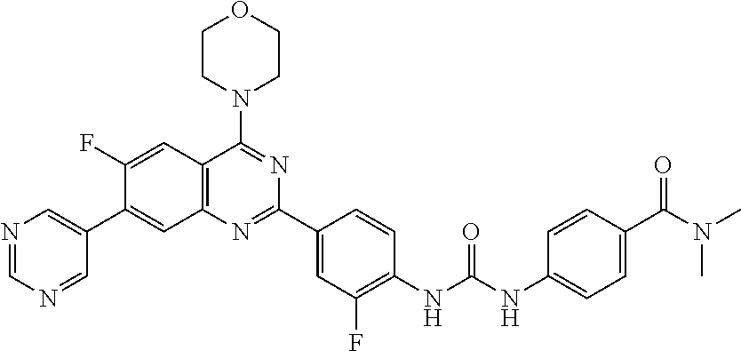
C1(F)=CC2=C(C=C1C1=CN=CN=C1)N=C(C1=CC(F)=C(NC(NC3=CC=C(C(N(C)C)=O)C=C3)=O)C=C1)N=C2N1CCOCC1
